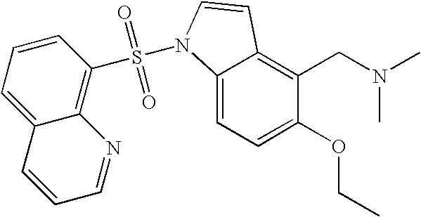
C1(OCC)=CC=C2C(=C1CN(C)C)C=CN2S(=O)(=O)C1=C2C(=CC=C1)C=CC=N2
